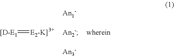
[[D-E1]=[E2-K]]
